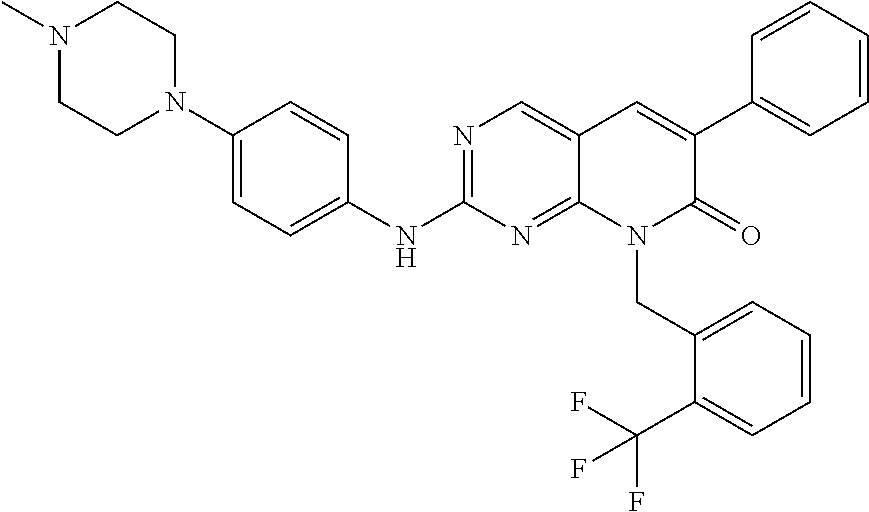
N1(C)CCN(C2=CC=C(NC3=NC=C4C(=N3)N(CC3=CC=CC=C3C(F)(F)F)C(=O)C(C3=CC=CC=C3)=C4)C=C2)CC1
